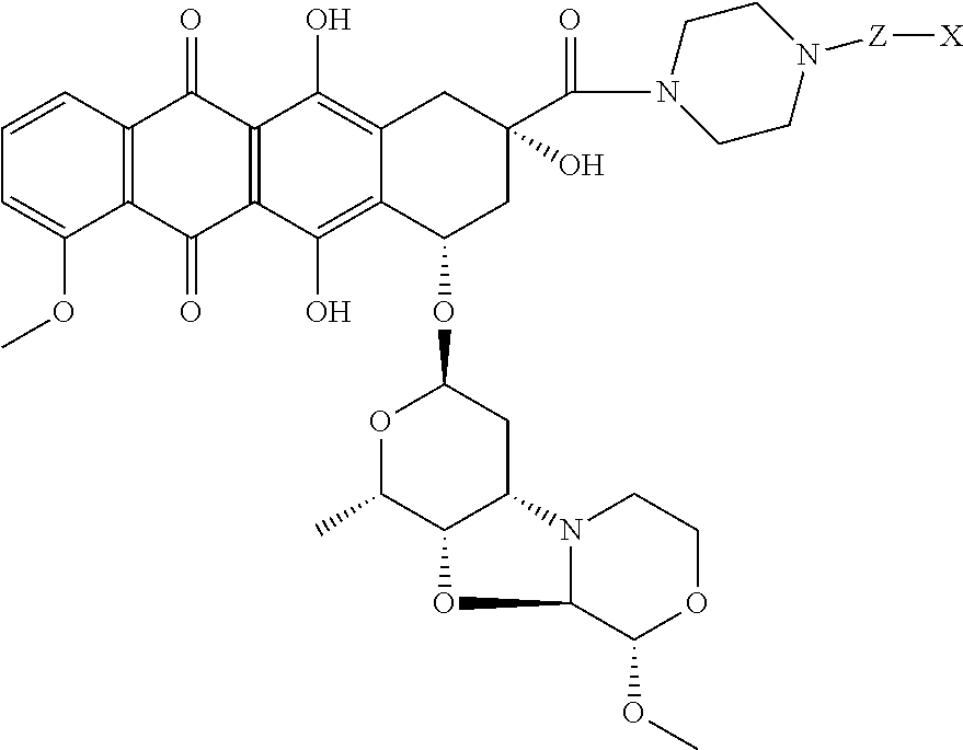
C1=CC2=C(C(OC)=C1)C(=O)C1=C(C2=O)C(O)=C2C(=C1O)C(OC1OC(C)C3C(C1)N1C(O3)C(OC)OCC1)CC(O)(C(=O)N1CCN([Z][X])CC1)C2
